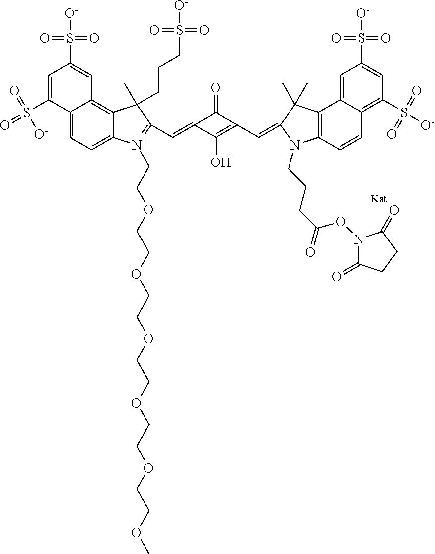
C12=CC=C3C(=C1C=C(S(=O)(=O)[O-])C=C2S(=O)([O-])=O)C(CCCS(=O)(=O)[O-])(C)C(C=C1C(O)=C(C=C2N(CCCC(=O)ON4C(=O)CCC4=O)C4=C(C5=CC(S(=O)(=O)[O-])=CC(S(=O)(=O)[O-])=C5C=C4)C2(C)C)C1=O)=[N+]3CCOCCOCCOCCOCCOCCOC
